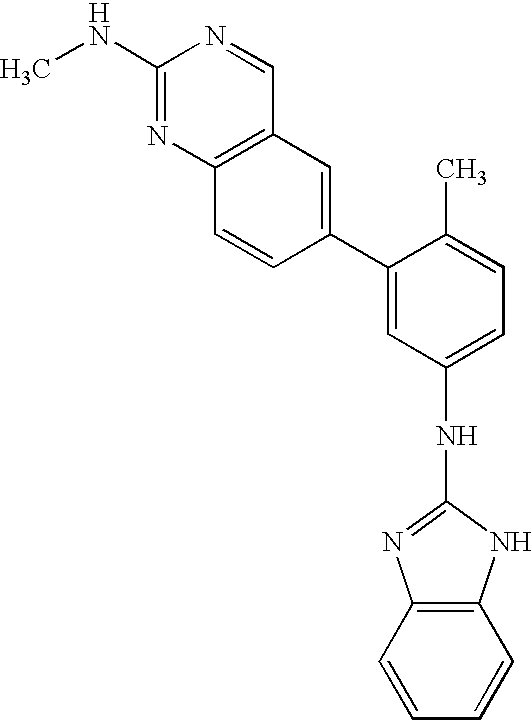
CNC1=NC2=C(C=N1)C=C(C1=CC(NC3=NC4=C(N3)C=CC=C4)=CC=C1C)C=C2
